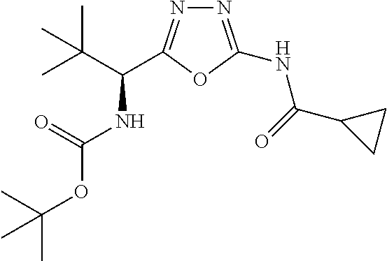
N(C(C(C)(C)C)C1=NN=C(NC(=O)C2CC2)O1)C(=O)OC(C)(C)C
